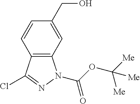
C12=C(C=C(CO)C=C1)N(C(OC([Me])([Me])[Me])=O)N=C2Cl
